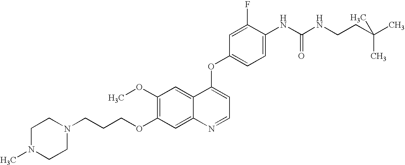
C1(OC)=C(OCCCN2CCN(C)CC2)C=C2C(=C1)C(OC1=CC=C(NC(NCCC(C)(C)C)=O)C(F)=C1)=CC=N2
